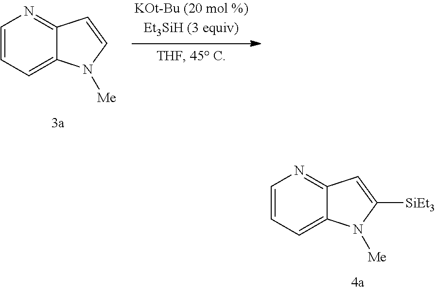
C1=CC=C2C(=N1)C=CN2[Me].C1=CC=C2C(=N1)C=C([SiEt3])N2[Me]
